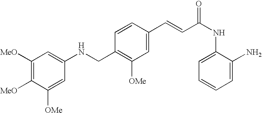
N(CC1=C([OMe])C=C(C=CC(NC2=CC=CC=C2N)=O)C=C1)C1=CC([MeO])=C([MeO])C([OMe])=C1
